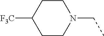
[F3C]C1CCN(CC)CC1
